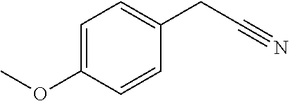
C1=C(OC)C=CC(CC#N)=C1
